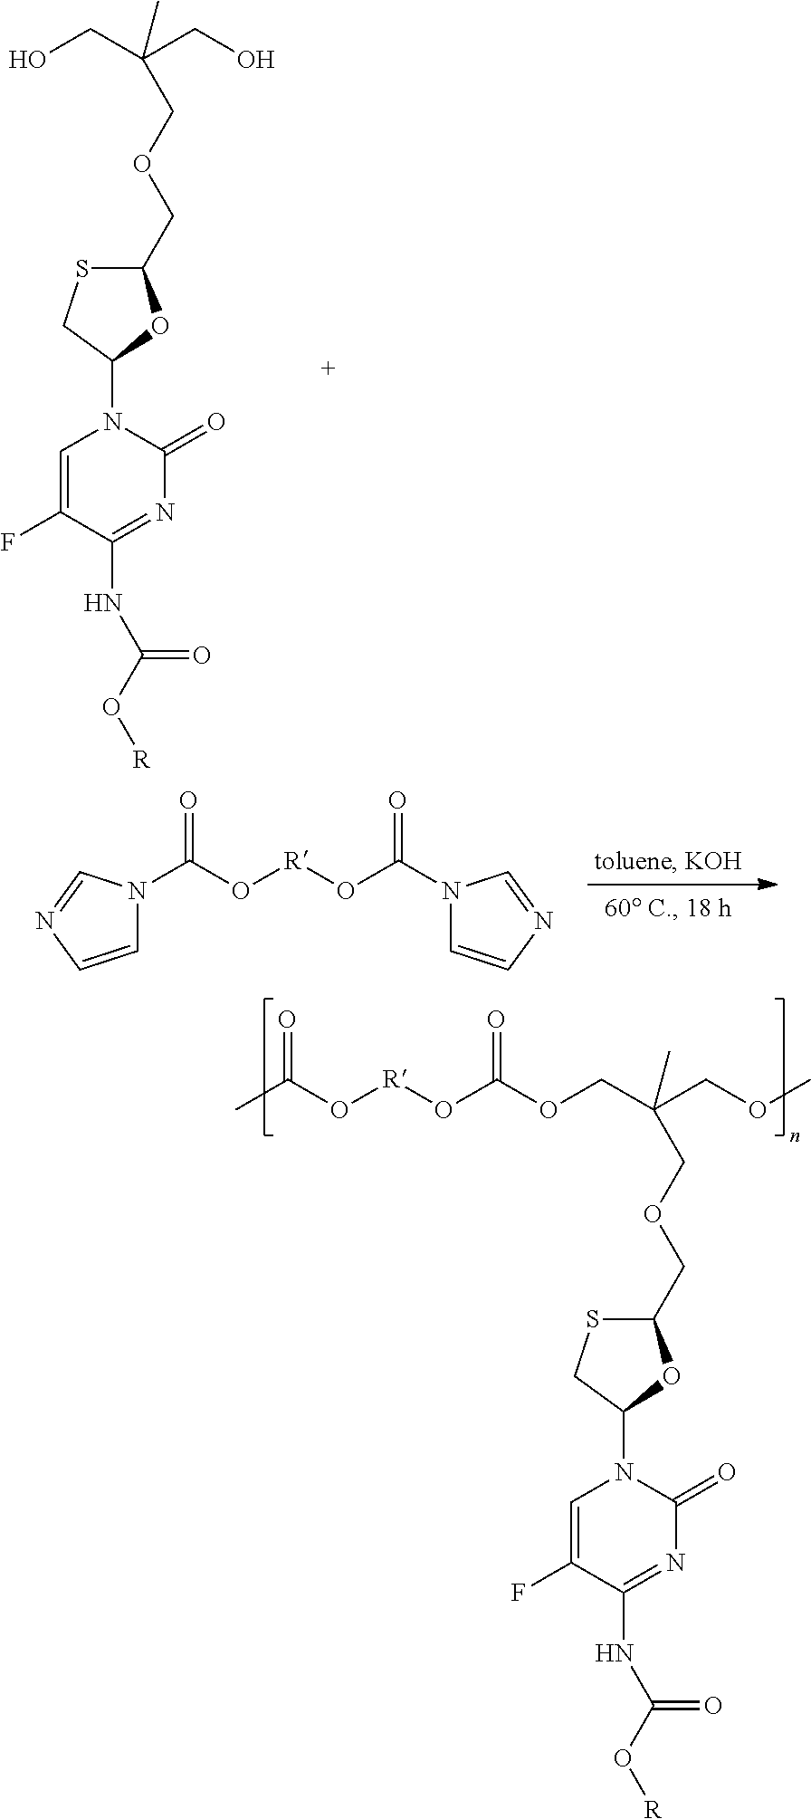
OCC(CO)(C)COCC1SCC(N2C=C(F)C(NC(O[R])=O)=NC2=O)O1.C1=CN=CN1C(O[R]OC(N1C=CN=C1)=O)=O.O(CC(COC)(C)COCC1SCC(N2C=C(F)C(NC(O[R])=O)=NC2=O)O1)C(O[R]OC(C)=O)=O
